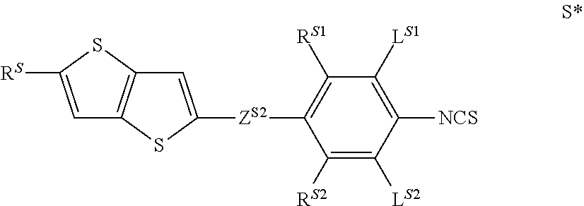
C1=C([RS])SC2=C1SC([ZS2]C1=C([RS1])C([LS1])=C([NCS])C([LS2])=C1[RS2])=C2
